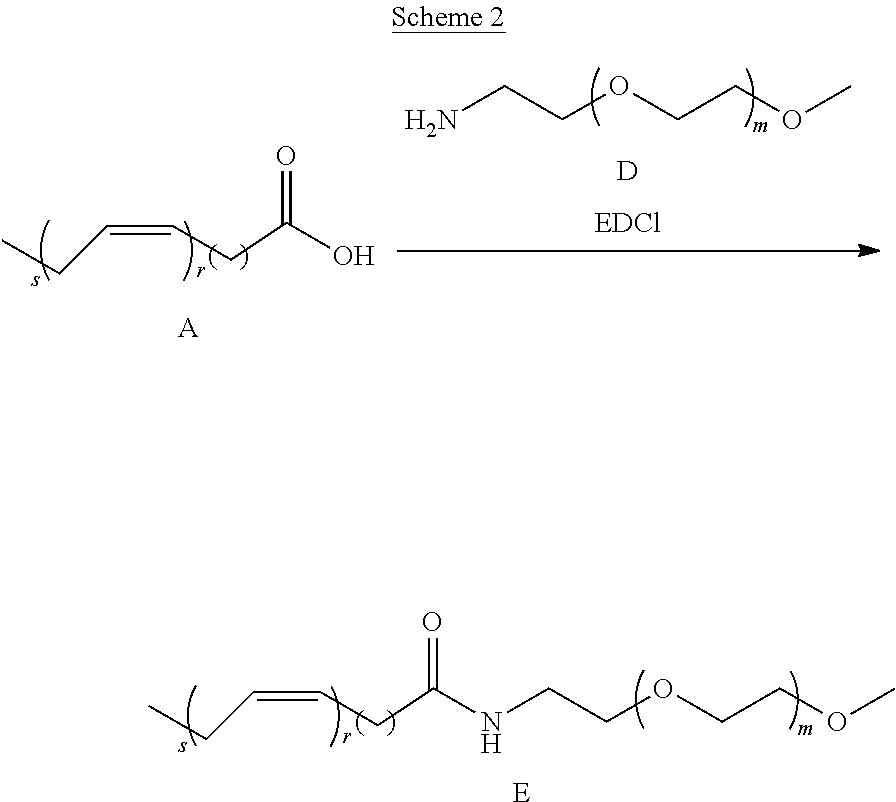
C(=O)(CC=CCC)O.NCCOCCOC.[D].[A].C(=O)(CC=CCC)NCCOCCOC.[E]
